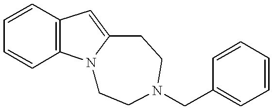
C1=CC2=C(C=C1)C=C1N2CCN(CC2=CC=CC=C2)CC1
